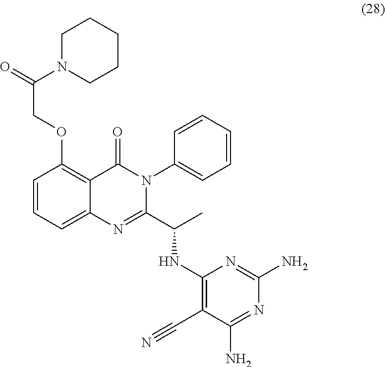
C1N(C(COC2=C3C(=CC=C2)N=C(C(C)NC2=C(C#N)C(N)=NC(N)=N2)N(C2=CC=CC=C2)C3=O)=O)CCCC1
